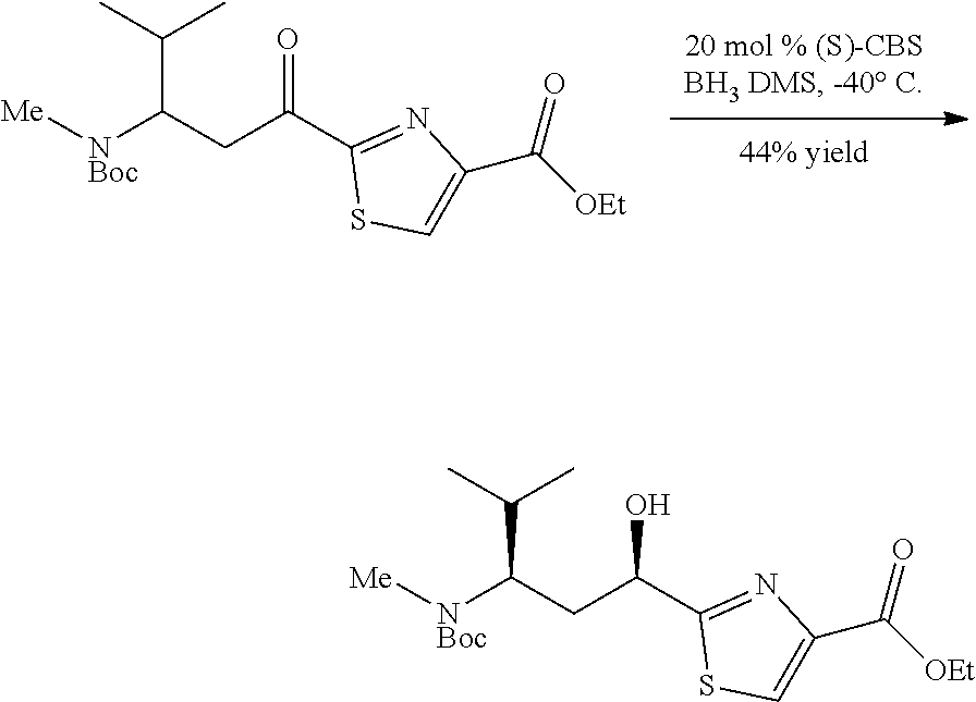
C1(C(CC([NBoc][Me])C(C)C)O)=NC(C([OEt])=O)=CS1.C1(C(CC([NBoc][Me])C(C)C)=O)=NC(C([OEt])=O)=CS1
